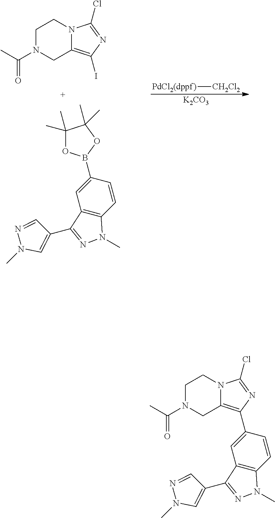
[PdCl2(dppf)][CH2Cl2].[K2CO3].N12C(=C(I)N=C1Cl)CN(C(C)=O)CC2.C1(C)(C)OB(C2=CC3=C(C=C2)N(C)N=C3C2=CN(C)N=C2)OC1(C)C.N12C(=C(C3=CC4=C(C=C3)N(C)N=C4C3=CN(C)N=C3)N=C1Cl)CN(C(C)=O)CC2
